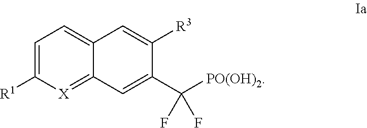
C1=C([R1])[X]=C2C(=C1)C=C([R3])C(C([PO(OH)2])(F)F)=C2
